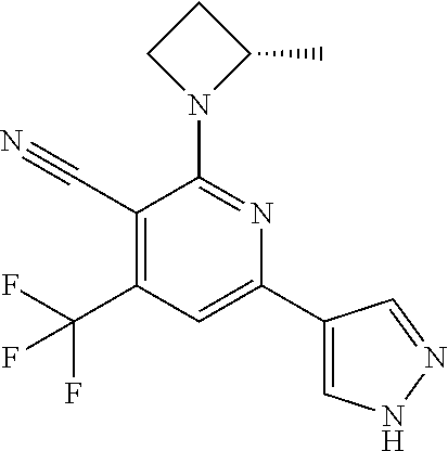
C1(C#N)=C(C(F)(F)F)C=C(C2=CNN=C2)N=C1N1C(C)CC1
